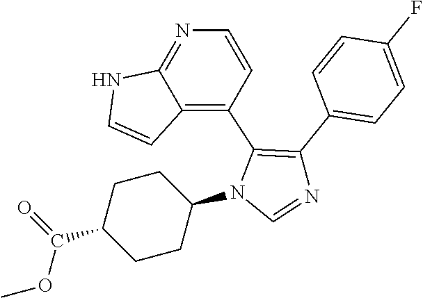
C1CC(C(=O)OC)CCC1N1C=NC(C2=CC=C(F)C=C2)=C1C1=C2C(=NC=C1)NC=C2
